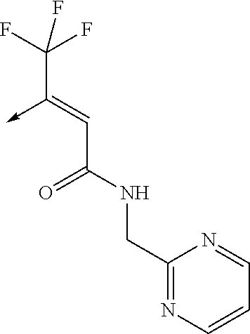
C(C(NCC1=NC=CC=N1)=O)=C(->C)C(F)(F)F
